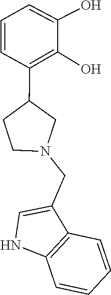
C1=CC=CC2=C1C(CN1CC(C3=C(O)C(O)=CC=C3)CC1)=CN2
